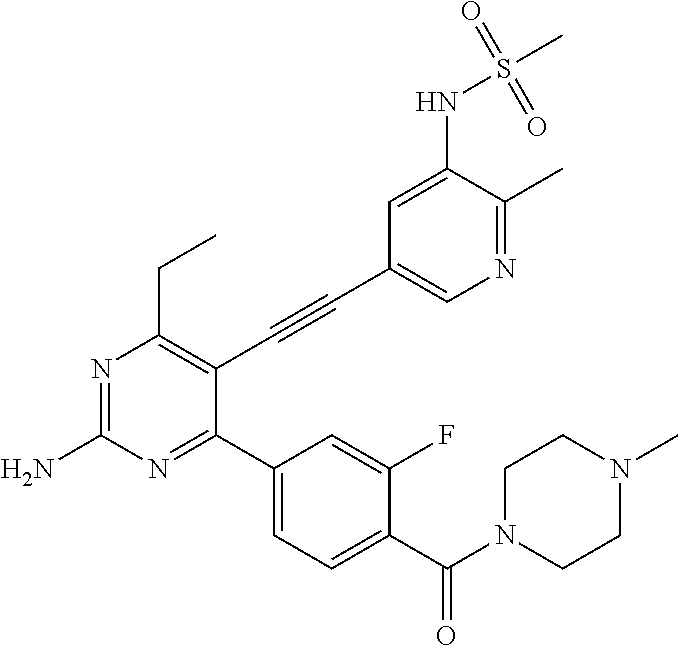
N1=C(C)C(NS(=O)(C)=O)=CC(C#CC2=C(CC)N=C(N)N=C2C2=CC=C(C(N3CCN(C)CC3)=O)C(F)=C2)=C1
